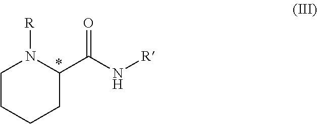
N1([R])C(C(N[R])=O)CCCC1
